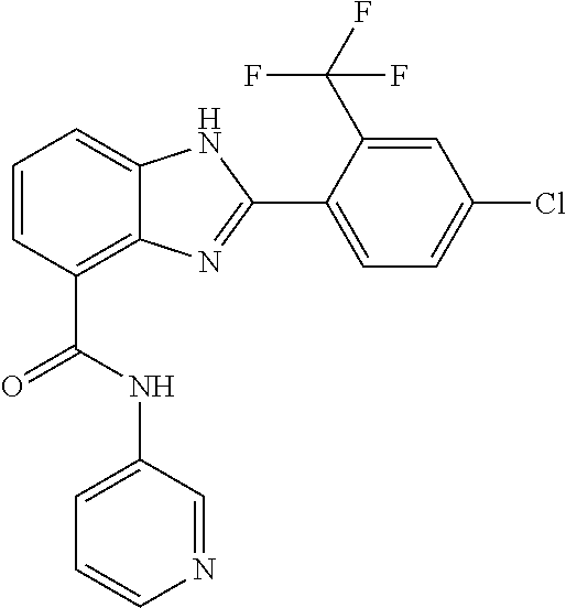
C1=CC(C(=O)NC2=CC=CN=C2)=C2C(=C1)NC(C1=CC=C(Cl)C=C1C(F)(F)F)=N2
